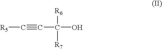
C(#CC([R6])([R7])O)[R5]
